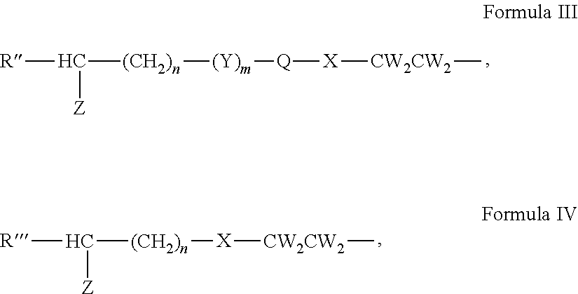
[R]C([(CH2)n][(Y)m][Q][X][CW2CW2]C)[Z].[R]C([(CH2)n][X][CW2CW2]C)[Z]
